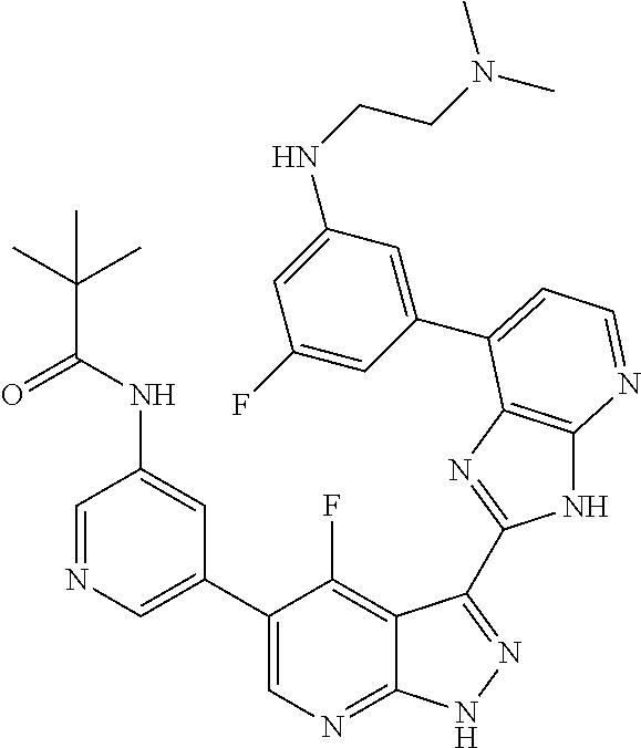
C1=NC=C(C2=CN=C3C(=C2F)C(C2=NC4=C(N2)N=CC=C4C2=CC(NCCN(C)C)=CC(F)=C2)=NN3)C=C1NC(=O)C(C)(C)C
